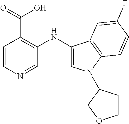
C1=CN=CC(NC2=CN(C3CCOC3)C3=C2C=C(F)C=C3)=C1C(=O)O
